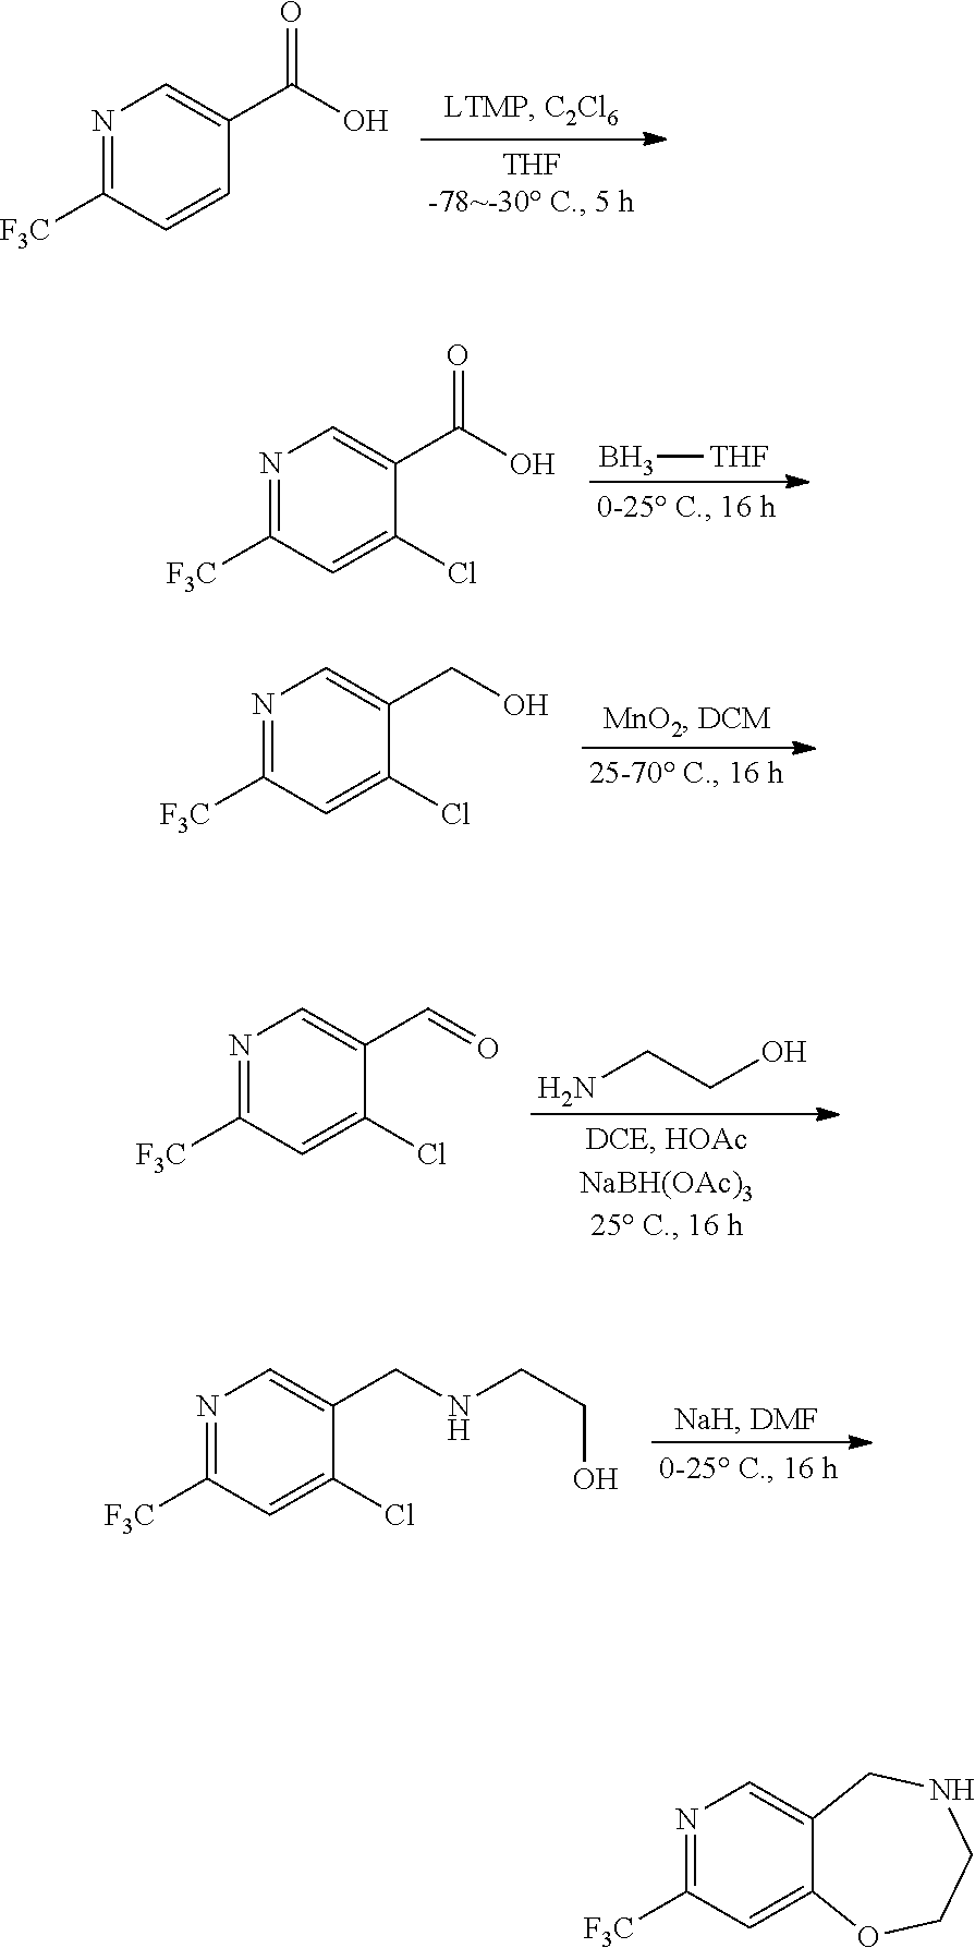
N1=C([F3C])C=CC(C(O)=O)=C1.B[THF].N1=C([F3C])C=C(Cl)C(C(O)=O)=C1.N1=C([F3C])C=C(Cl)C(CO)=C1.NCCO.N1=C([F3C])C=C(Cl)C(C=O)=C1.N1=C([F3C])C=C2C(=C1)CNCCO2.N1=C([F3C])C=C(Cl)C(CNCCO)=C1
